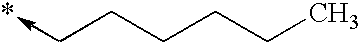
C(CCC->*)CC
